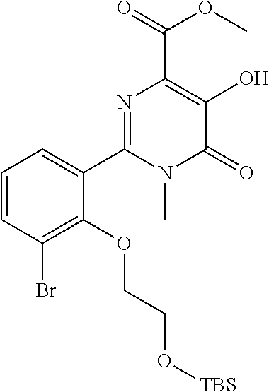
N1=C(C2=CC=CC(Br)=C2OCCO[TBS])N(C)C(=O)C(O)=C1C(=O)OC
